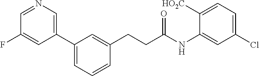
C1(C2=CC=CC(CCC(NC3=CC(Cl)=CC=C3[HO2C])=O)=C2)=CN=CC(F)=C1
